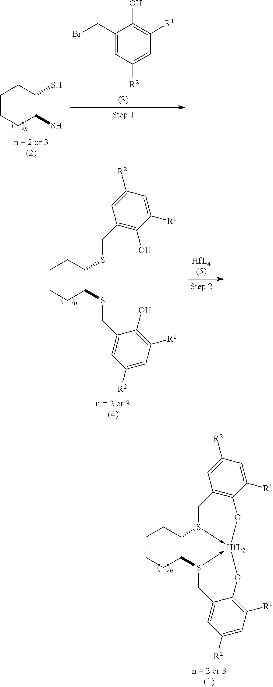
C1CCC2C(C1)S1->[HfL2]3(-S2CC2=CC([R2])=CC([R1])=C2O3)OC2=C(C1)C=C([R2])C=C2[R1].C1CCC(S)C(S)C1.C1(CBr)=CC([R2])=CC([R1])=C1O.C1CCC(SCC2=CC([R2])=CC([R1])=C2O)C(SCC2=C(O)C([R1])=CC([R2])=C2)C1
